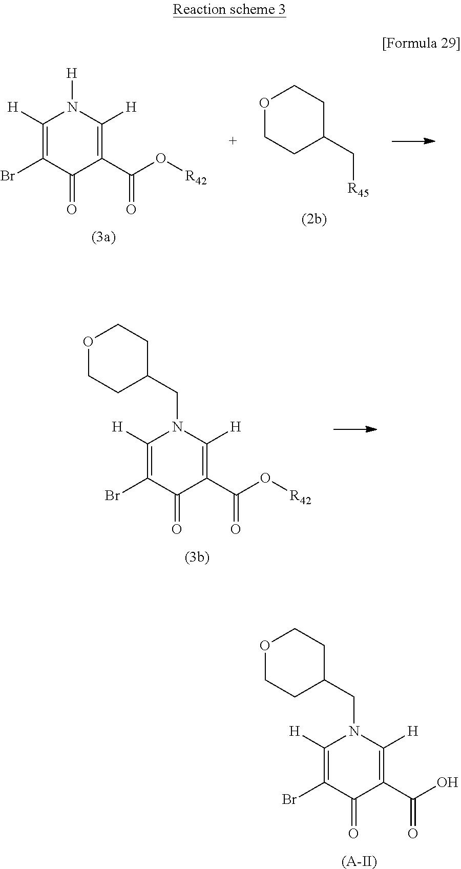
O1CCC(C[R45])CC1.N1([H])C([H])=C(Br)C(=O)C(C(O[R42])=O)=C1[H].O1CCC(CN2C([H])=C(Br)C(=O)C(C(O)=O)=C2[H])CC1.[(A-II)].O1CCC(CN2C([H])=C(Br)C(=O)C(C(O[R42])=O)=C2[H])CC1
